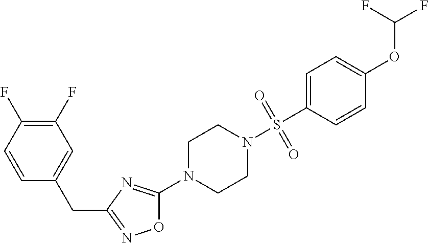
O1C(N2CCN(S(C3=CC=C(OC(F)F)C=C3)(=O)=O)CC2)=NC(CC2=CC(F)=C(F)C=C2)=N1
